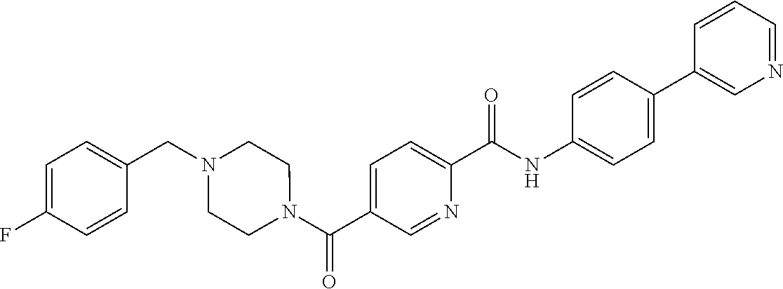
C1(C2=CC=C(NC(C3=CC=C(C(N4CCN(CC5=CC=C(F)C=C5)CC4)=O)C=N3)=O)C=C2)=CN=CC=C1
